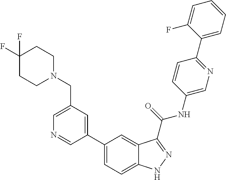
C1(CN2CCC(F)(F)CC2)=CN=CC(C2=CC=C3C(=C2)C(C(NC2=CN=C(C4=CC=CC=C4F)C=C2)=O)=NN3)=C1
